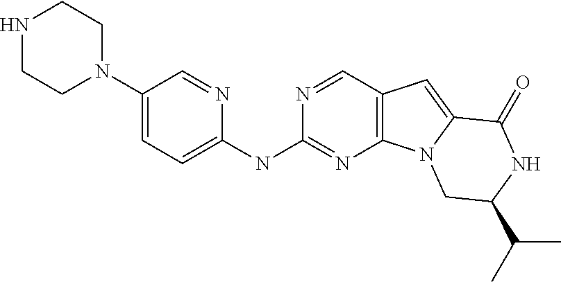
C12=C(C=NC(NC3=CC=C(N4CCNCC4)C=N3)=N1)C=C1N2CC(C(C)C)NC1=O
